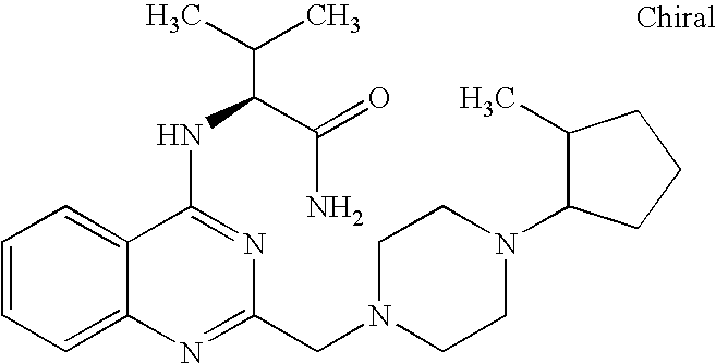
C1=CC=C2C(=C1)C(NC(C(N)=O)C(C)C)=NC(CN1CCN(C3C(C)CCC3)CC1)=N2
